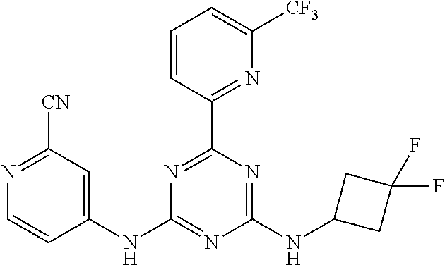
N1=C(C2=NC([CF3])=CC=C2)N=C(NC2CC(F)(F)C2)N=C1NC1=CC([CN])=NC=C1
